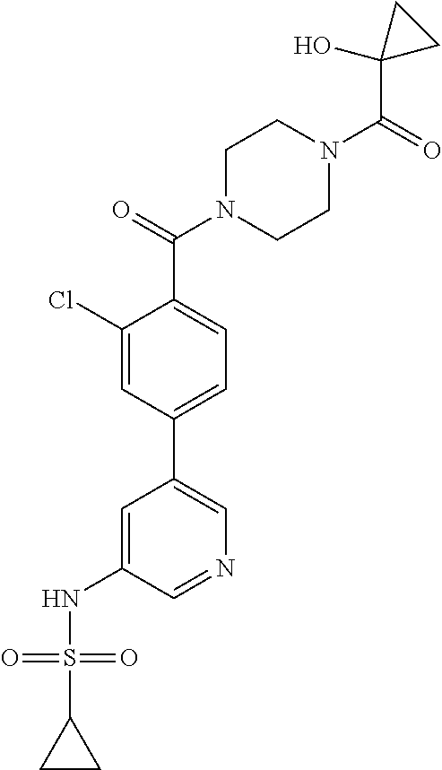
C1CC1(O)C(N1CCN(C(C2=CC=C(C3=CN=CC(NS(C4CC4)(=O)=O)=C3)C=C2Cl)=O)CC1)=O
